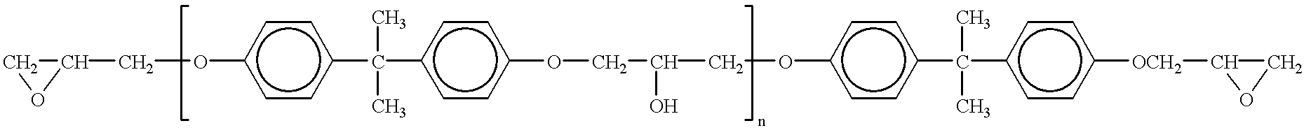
c1cc(C(c2ccc(OCC(COc3ccc(C(c4ccc([OCH2]C5OC5)cc4)(C)C)cc3)O)cc2)(C)C)ccc1OCC1CO1
